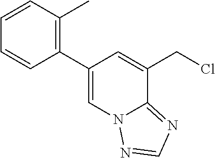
C1=CC(C)=C(C2=CN3C(=NC=N3)C(CCl)=C2)C=C1
